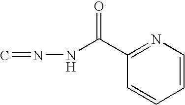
C1(C(NN=C)=O)=NC=CC=C1
